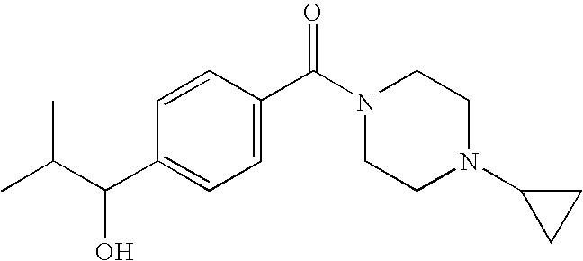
C(C(C1=CC=C(C(N2CCN(C3CC3)CC2)=O)C=C1)O)(C)C
